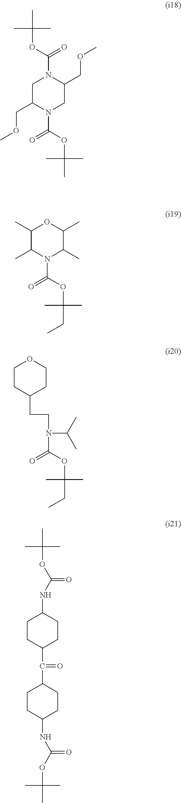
C1C(COC)N(C(OC(C)(C)C)=O)CC(COC)N1C(OC(C)(C)C)=O.C1(C)C(C)N(C(OC(CC)(C)C)=O)C(C)C(C)O1.N(C(OC(CC)(C)C)=O)(CCC1CCOCC1)C(C)C.C1CC(C(C2CCC(NC(OC(C)(C)C)=O)CC2)=O)CCC1NC(=O)OC(C)(C)C
